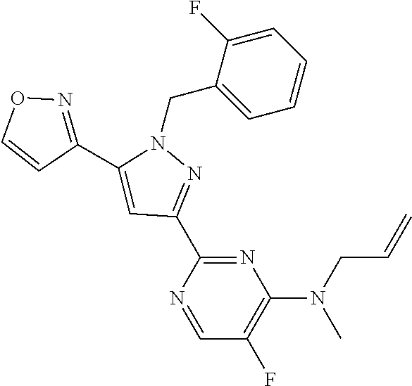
N1(CC2=CC=CC=C2F)C(C2=NOC=C2)=CC(C2=NC(N(CC=C)C)=C(F)C=N2)=N1
